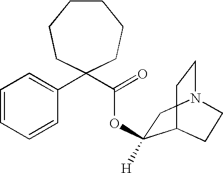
C1=CC=CC(C2(C(OC3([H])CN4CCC3CC4)=O)CCCCCC2)=C1
